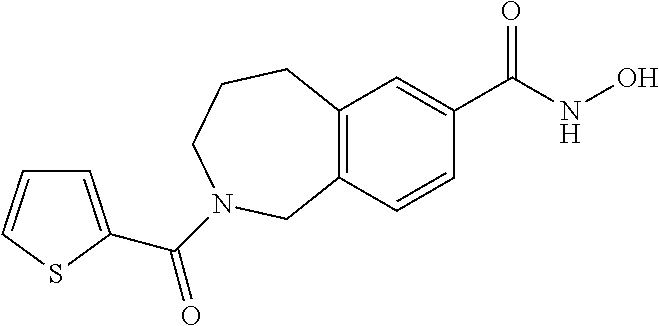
C12=C(C=C(C(NO)=O)C=C1)CCCN(C(=O)C1=CC=CS1)C2
